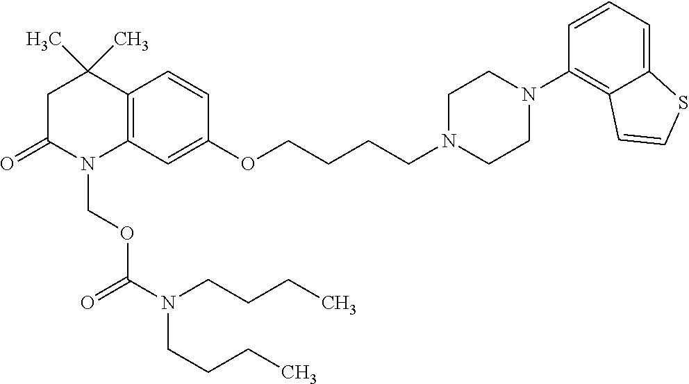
C12=C(C=C(OCCCCN3CCN(C4=C5C(=CC=C4)SC=C5)CC3)C=C1)N(COC(N(CCCC)CCCC)=O)C(=O)CC2(C)C
